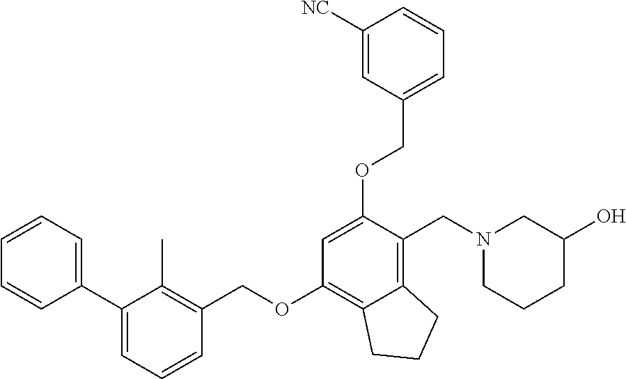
C1=CC=C(C2=CC=CC(COC3=C4C(=C(CN5CCCC(O)C5)C(OCC5=CC=CC([NC])=C5)=C3)CCC4)=C2C)C=C1
